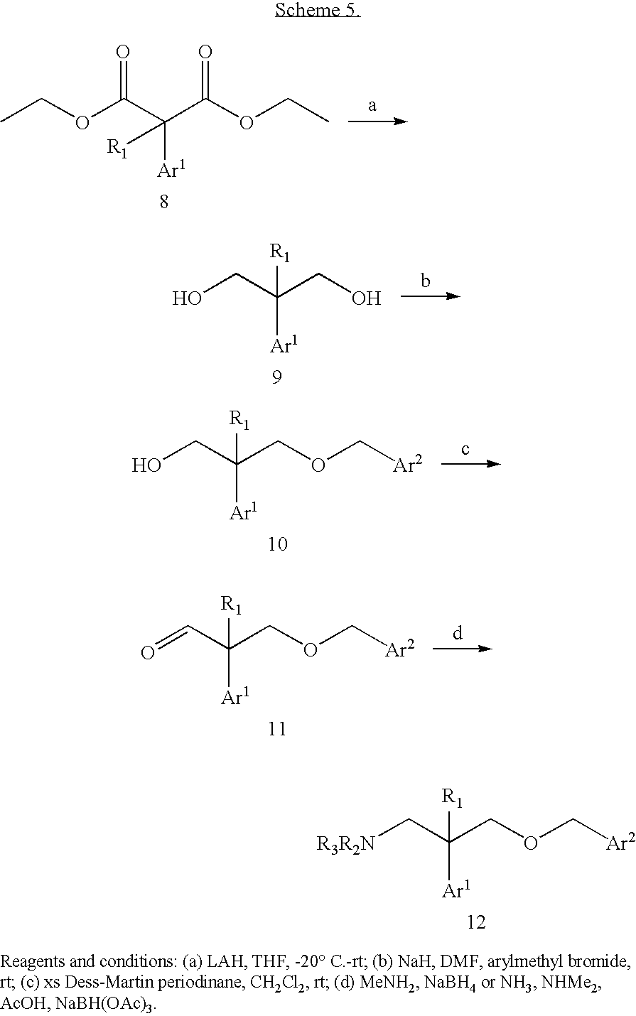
[R3R2N]CC(COC[Ar2])([R1])[Ar1].CCOC(C(C(OCC)=O)([Ar1])[R1])=O.OCC(CO)([R1])[Ar1].OCC(COC[Ar2])([R1])[Ar1].O=CC(COC[Ar2])([R1])[Ar1]
